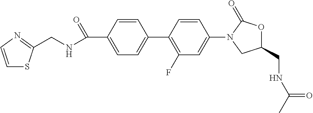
C1(C(NCC2=NC=CS2)=O)=CC=C(C2=C(F)C=C(N3CC(CNC(=O)C)OC3=O)C=C2)C=C1
